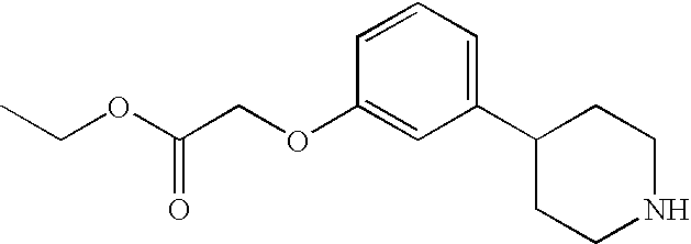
C1(C2CCNCC2)=CC=CC(OCC(OCC)=O)=C1
